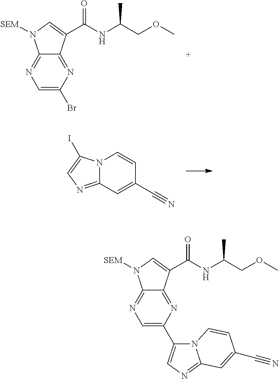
C1=C(Br)N=C2C(=N1)N([SEM])C=C2C(NC(COC)C)=O.N12C(=NC=C1I)C=C(C#N)C=C2.C1=C(C2=CN=C3N2C=CC(C#N)=C3)N=C2C(=N1)N([SEM])C=C2C(NC(COC)C)=O
